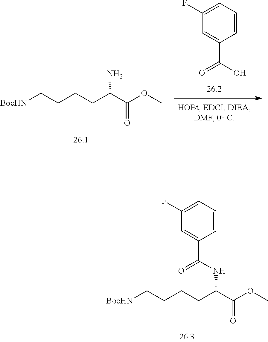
C(NC(C(OC)=O)CCCC[BocHN])(=O)C1=CC(F)=CC=C1.NC(C(OC)=O)CCCC[BocHN].C(O)(=O)C1=CC(F)=CC=C1
